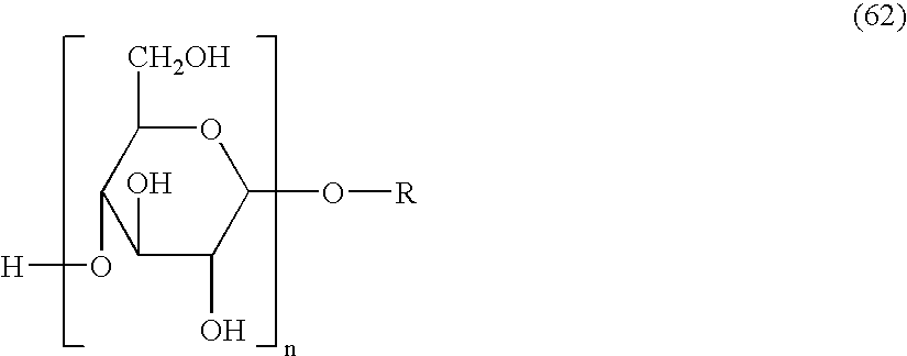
C1(O)C(O)C(O[R])OC([CH2OH])C1O[H]
